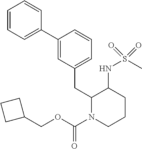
C1=CC=C(C2=CC(CC3N(C(OCC4CCC4)=O)CCCC3NS(C)(=O)=O)=CC=C2)C=C1
